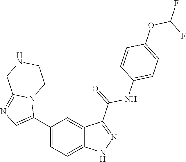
C1(C2=CN=C3N2CCNC3)=CC=C2C(=C1)C(C(=O)NC1=CC=C(OC(F)F)C=C1)=NN2
